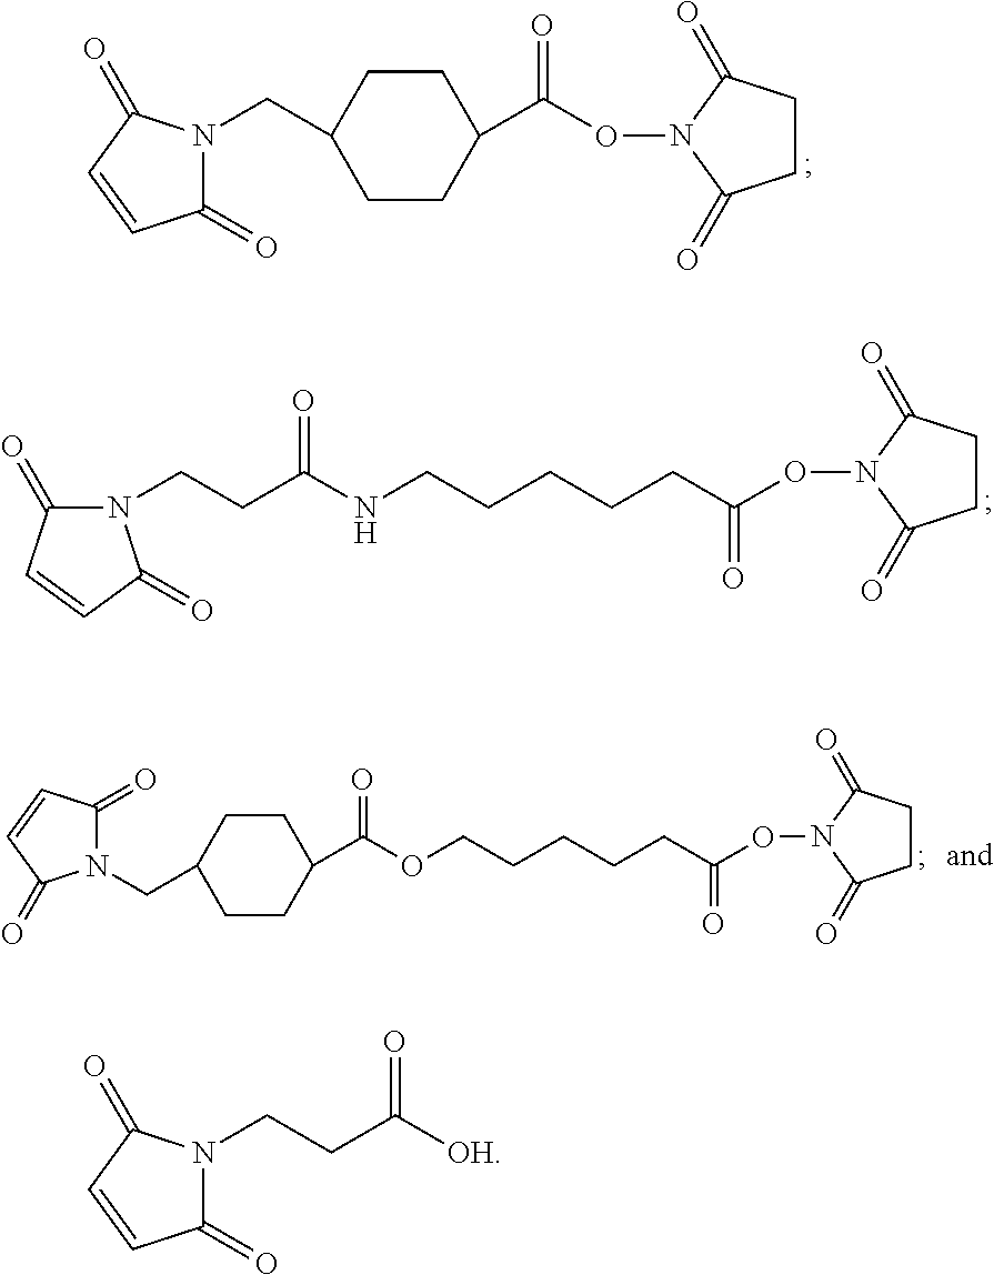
C1(=O)N(CC2CCC(C(=O)ON3C(=O)CCC3=O)CC2)C(=O)C=C1.N1(CCC(NCCCCCC(ON2C(=O)CCC2=O)=O)=O)C(=O)C=CC1=O.N1(CC2CCC(C(=O)OCCCCCC(=O)ON3C(=O)CCC3=O)CC2)C(=O)C=CC1=O.C1(=O)N(CCC(=O)[OH])C(=O)C=C1
